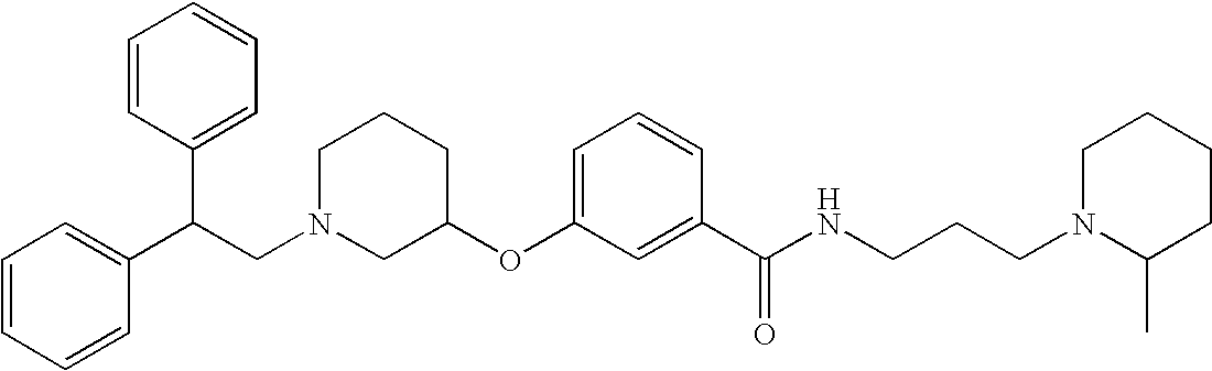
C1CCC(OC2=CC=CC(C(NCCCN3C(C)CCCC3)=O)=C2)CN1CC(C1=CC=CC=C1)C1=CC=CC=C1
